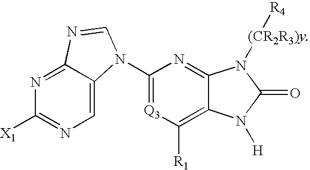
N1=C([X1])N=C2C(=C1)N(C1=[Q3]C([R1])=C3C(=N1)N([(CR2R3)y][R4])C(=O)N3[H])C=N2
